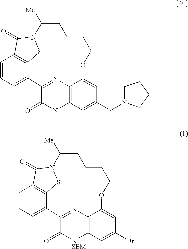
C12=NC3=C(NC1=O)C=C(CN1CCCC1)C=C3OCCCCC([Me])N1SC3=C(C=CC=C23)C1=O.C12=NC3=C([NSEM]C1=O)C=C(Br)C=C3OCCCCC([Me])N1SC3=C(C=CC=C23)C1=O
